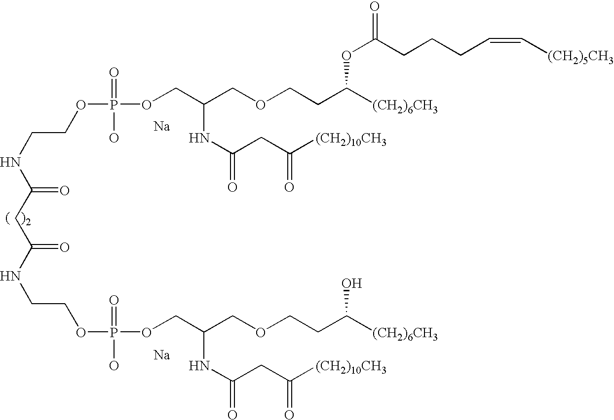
C(NC(CC(NCCOP(=O)(O)OCC(COCCC([(CH2)6CH3])O)NC(=O)CC([(CH2)10CH3])=O)=O)=O)COP(=O)(O)OCC(NC(=O)CC([(CH2)10CH3])=O)COCCC([(CH2)6CH3])OC(=O)CCCC=C[(CH2)5CH3].[Na].[Na]
